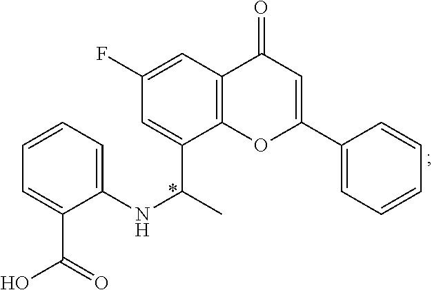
C1(NC(C)C2=CC(F)=CC3=C2OC(C2=CC=CC=C2)=CC3=O)=CC=CC=C1C(=O)O
